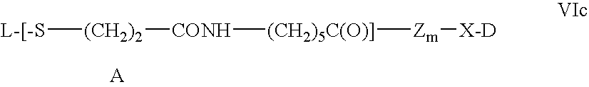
[L-[-S][(CH2)2][CONH][(CH2)5C(O)]][Zm][X-D]
